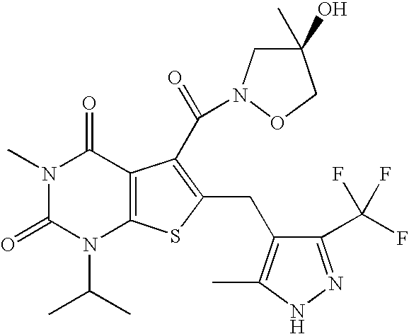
N1(C)C(=O)N(C(C)C)C2=C(C1=O)C(C(=O)N1CC(C)(O)CO1)=C(CC1=C(C)NN=C1C(F)(F)F)S2
